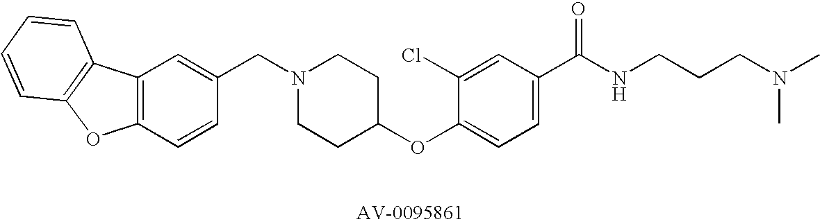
C1(CN2CCC(OC3=CC=C(C(NCCCN(C)C)=O)C=C3Cl)CC2)=CC2=C(C=C1)OC1=C2C=CC=C1
